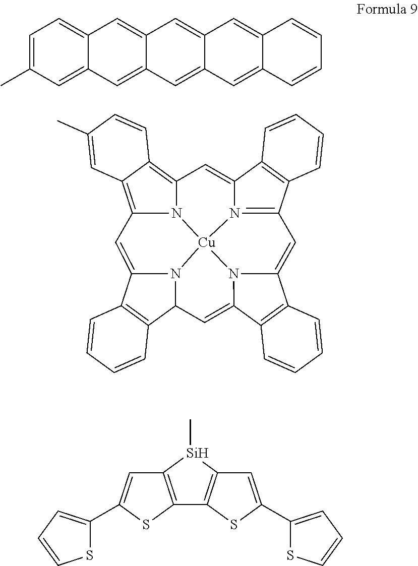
C1=C(C)C=C2C(=C1)C=C1C(=C2)C=C2C(=C1)C=C1C(=C2)C=CC=C1.C12=C3C(=C4N1[Cu]15N6=C(C7=C(C6=C4)C=CC=C7)C=C4N1C(=CC1N5C(=C2)C2=C1C=CC=C2)C1=C4C=CC=C1)C=CC(C)=C3.C12=C([Si](C)C3=C1SC(C1=CC=CS1)=C3)C=C(C1=CC=CS1)S2
